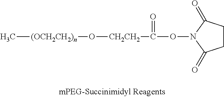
[(OCH2CH2)n](O[CH2CH2]C(=O)ON1C(=O)CCC1=O)C
